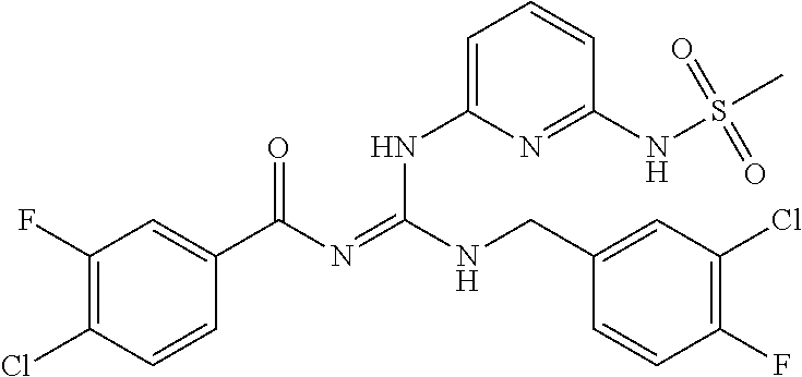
C1(F)=C(Cl)C=CC(C(N=C(NCC2=CC(Cl)=C(F)C=C2)NC2=CC=CC(NS(C)(=O)=O)=N2)=O)=C1
